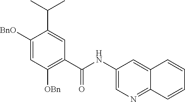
C1([BnO])=CC([OBn])=C(C(NC2=CN=C3C(=C2)C=CC=C3)=O)C=C1C(C)C
